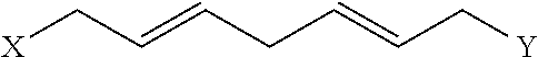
[X]CC=CCC=CC[Y]
